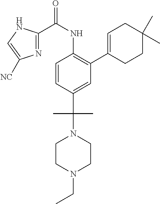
C1=CC(C(N2CCN(CC)CC2)(C)C)=CC(C2=CCC(C)(C)CC2)=C1NC(C1=NC([NC])=CN1)=O
